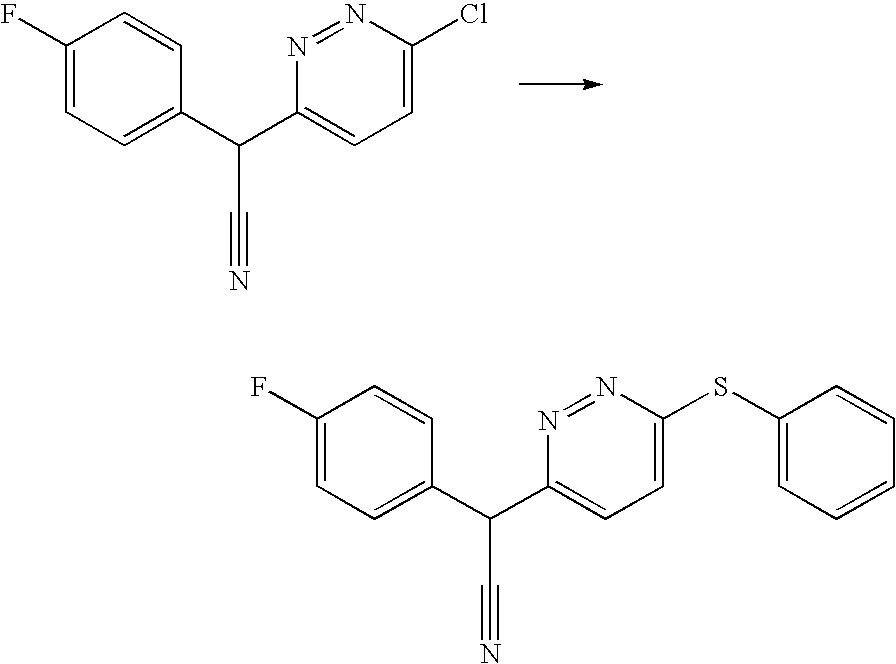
C1(F)=CC=C(C(C#N)C2=CC=C(SC3=CC=CC=C3)N=N2)C=C1.C1(F)=CC=C(C(C#N)C2=CC=C(Cl)N=N2)C=C1
